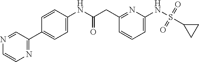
C1(CC(NC2=CC=C(C3=NC=CN=C3)C=C2)=O)=NC(NS(=O)(=O)C2CC2)=CC=C1
